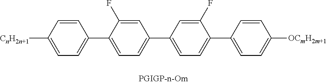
C1=C([CnH2n+1])C=CC(C2=CC=C(C3=CC=C(C4=CC=C([OCmH2m+1])C=C4)C(F)=C3)C=C2F)=C1
